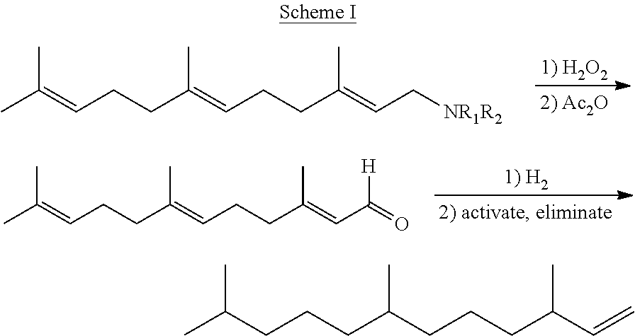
C(=CCCC(=CCCC(=CC[NR1R2])C)C)(C)C.C(=CCCC(=CCCC(=CC(=O)[H])C)C)(C)C.C(CCCC(CCCC(C=C)C)C)(C)C
